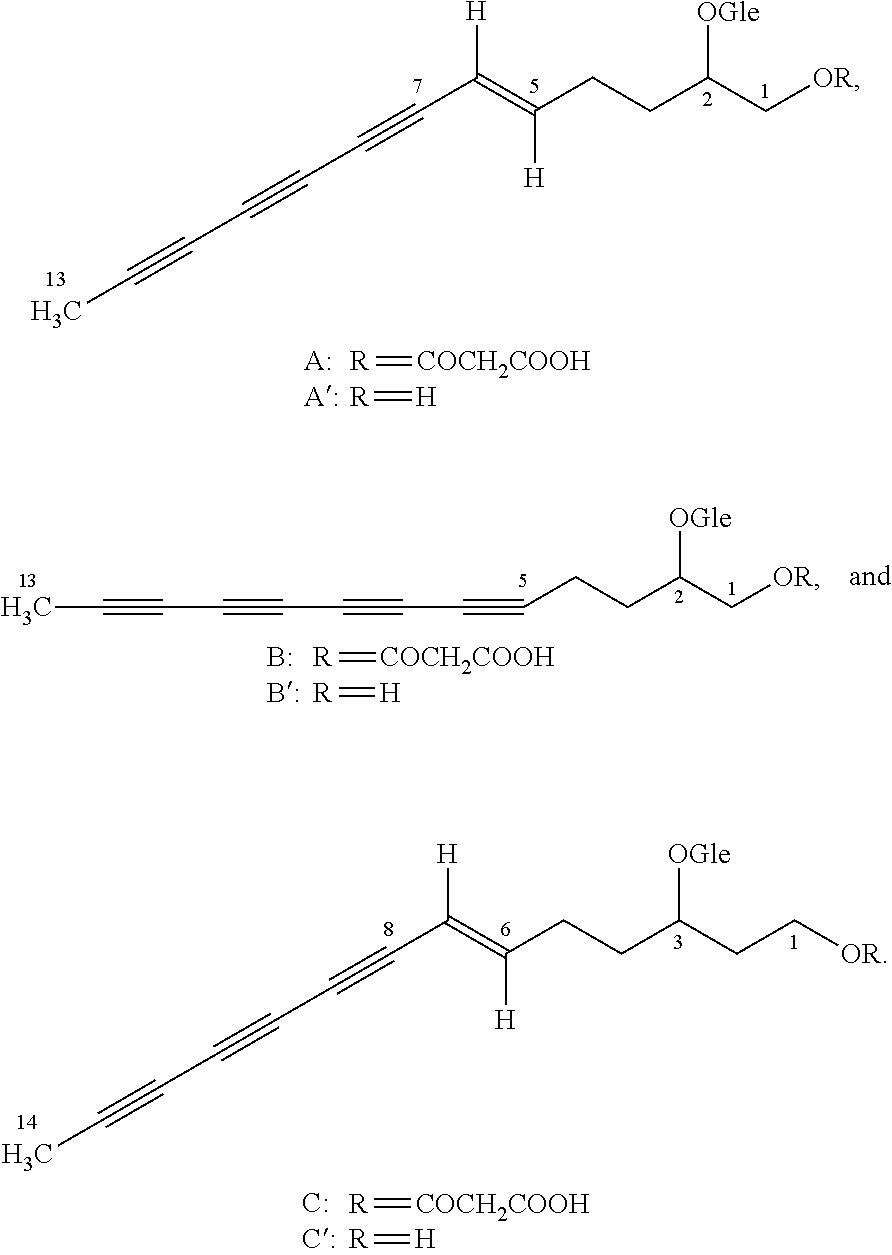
C(=C(CCC(C[OR])[OGle])[H])(C#CC#CC#CC)[H].[R]=[COCH2COOH].[R]=[H].C(#CCCC(C[OR])[OGle])C#CC#CC#CC.[R]=[COCH2COOH].[R]=[H].C(=C(CCC(CC[OR])[OGle])[H])(C#CC#CC#CC)[H].[R]=[COCH2COOH].[R]=[H]
